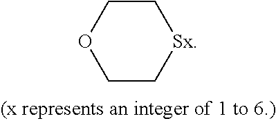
C1C[Sx]CCO1
